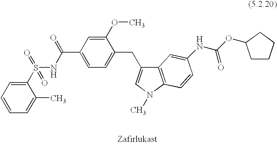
C1=CC=C(S(NC(C2=CC=C(CC3=CN(C)C4=C3C=C(NC(OC3CCCC3)=O)C=C4)C(OC)=C2)=O)(=O)=O)C(C)=C1
